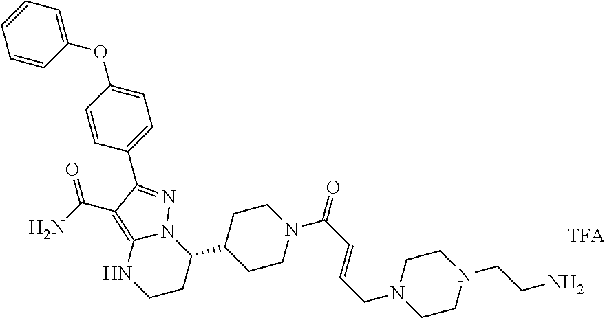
C1(C2=NN3C(C4CCN(C(=O)C=CCN5CCN(CCN)CC5)CC4)CCNC3=C2C(=O)N)=CC=C(OC2=CC=CC=C2)C=C1
